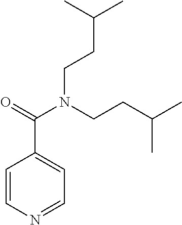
C1=CN=CC=C1C(=O)N(CCC(C)C)CCC(C)C
